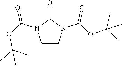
C1CN(C(OC(C)(C)C)=O)C(=O)N1C(OC(C)(C)C)=O
